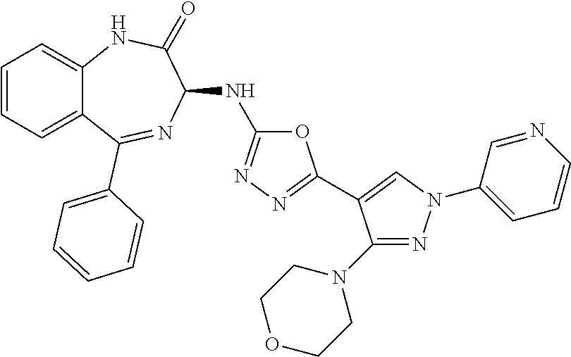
O1C(NC2C(=O)NC3=CC=CC=C3C(C3=CC=CC=C3)=N2)=NN=C1C1=CN(C2=CC=CN=C2)N=C1N1CCOCC1
